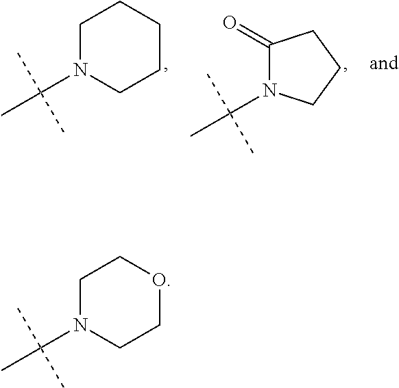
C1N(C(C)(C)C)CCOC1.C1N(C(C)(C)C)CCCC1.C1(=O)N(C(C)(C)C)CCC1
